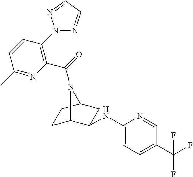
C1C2C(NC3=CC=C(C(F)(F)F)C=N3)CC(C1)N2C(=O)C1=C(N2N=CC=N2)C=CC(C)=N1
